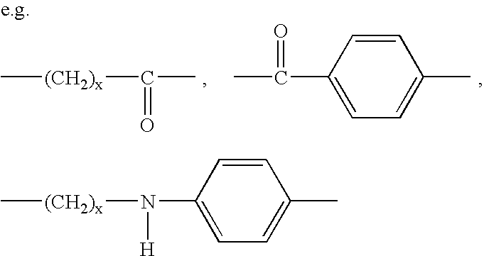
C[(CH2)x]C(C)=O.C(C1=CC=C(C)C=C1)(C)=O.C[(CH2)x]N(C1=CC=C(C)C=C1)[H]
